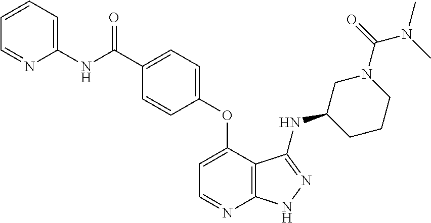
C(C1=CC=C(OC2=CC=NC3=C2C(NC2CCCN(C(=O)N(C)C)C2)=NN3)C=C1)(NC1=CC=CC=N1)=O
